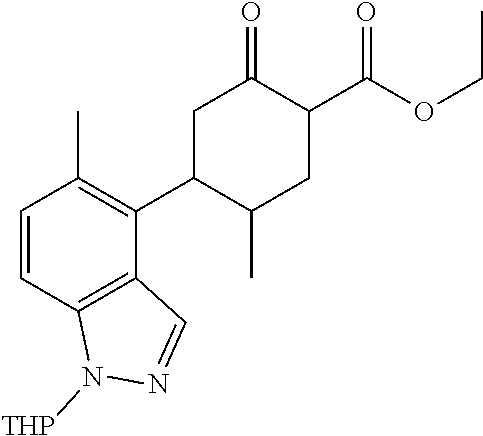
C1=CC2=C(C(C3C(C)CC(C(OCC)=O)C(=O)C3)=C1C)C=NN2[THP]
